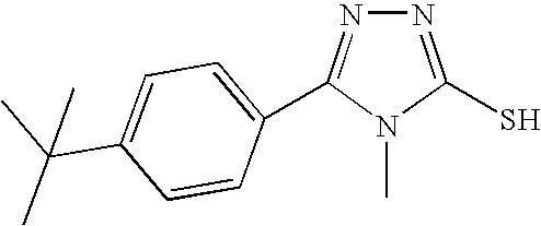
N1=C(S)N(C)C(C2=CC=C(C(C)(C)C)C=C2)=N1
